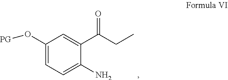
C1(O[PG])=CC=C(N)C(C(CC)=O)=C1
